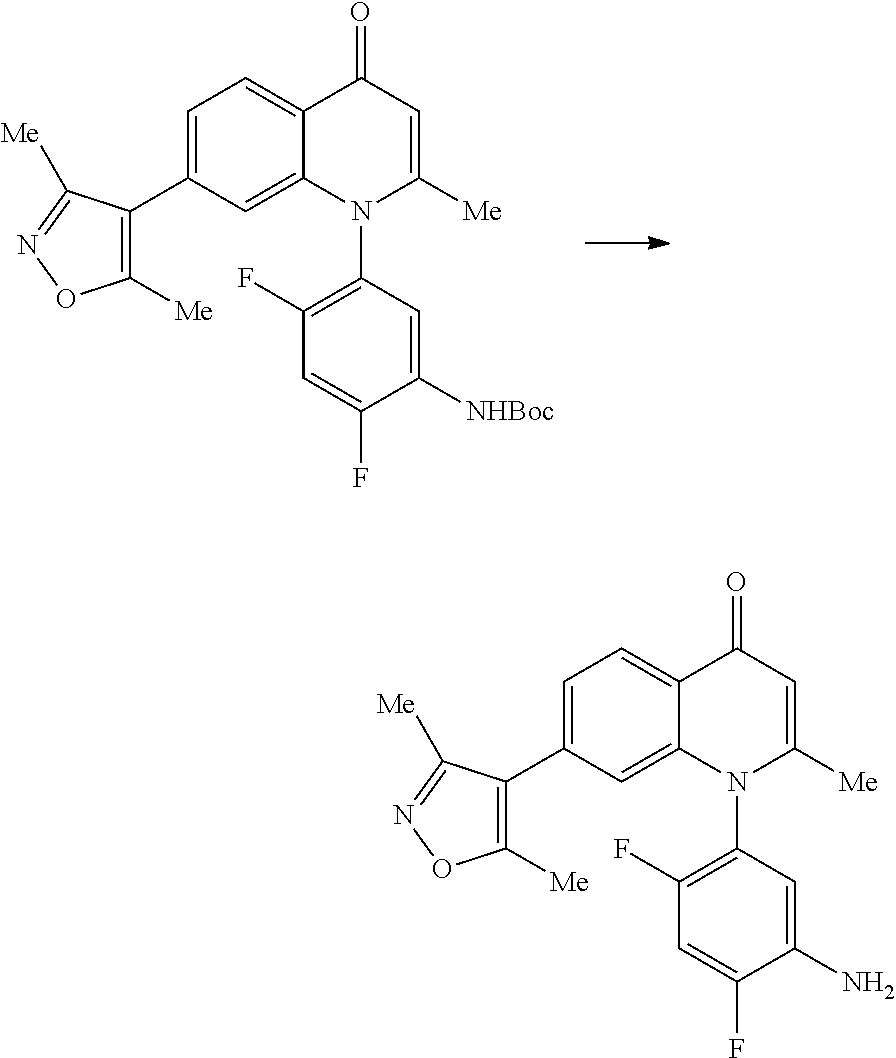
C1=C(C2=C([Me])ON=C2[Me])C=C2C(=C1)C(=O)C=C([Me])N2C1=C(F)C=C(F)C([NHBoc])=C1.C1=C(C2=C([Me])ON=C2[Me])C=C2C(=C1)C(=O)C=C([Me])N2C1=C(F)C=C(F)C(N)=C1
